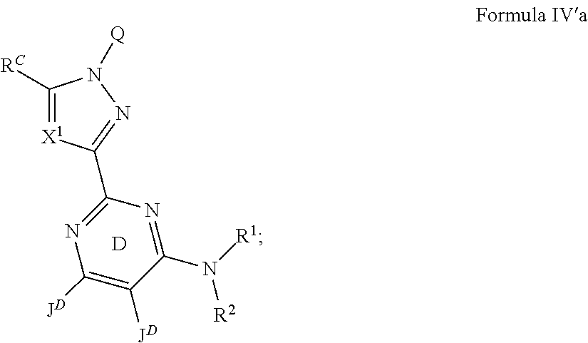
[D].C1([RC])=[X1]C(C2=NC([JD])=C([JD])C(N([R1])[R2])=N2)=NN1[Q]
